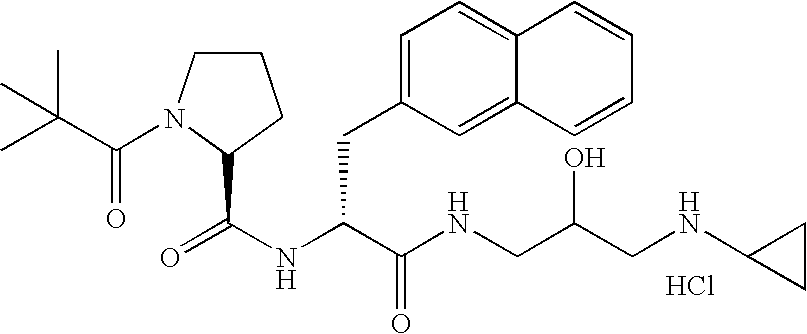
N(C(C(NCC(CNC1CC1)O)=O)CC1=CC=C2C(=C1)C=CC=C2)C(=O)C1N(C(C(C)(C)C)=O)CCC1.Cl
